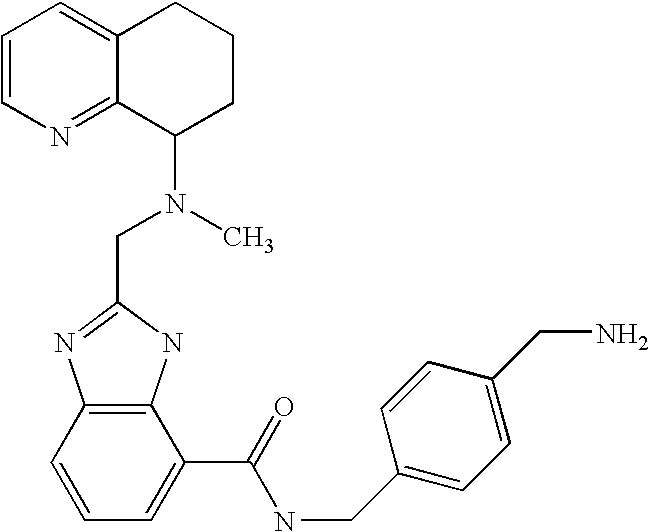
C1=CN=C2C(=C1)CCCC2N(CC1=NC2=C(N1)C(C(=O)NCC1=CC=C(CN)C=C1)=CC=C2)C
